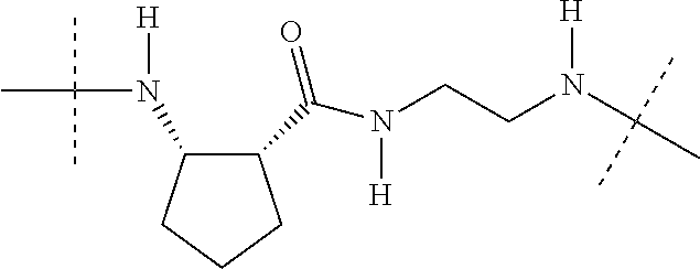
N(CCN(C(C)(C)C)[H])([H])C(C1C(N(C(C)(C)C)[H])CCC1)=O
